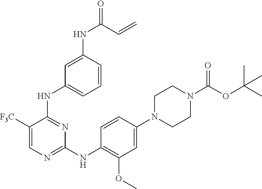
C1(NC(=O)C=C)=CC(NC2=NC(NC3=C(OC)C=C(N4CCN(C(=O)OC(C)(C)C)CC4)C=C3)=NC=C2[F3C])=CC=C1
